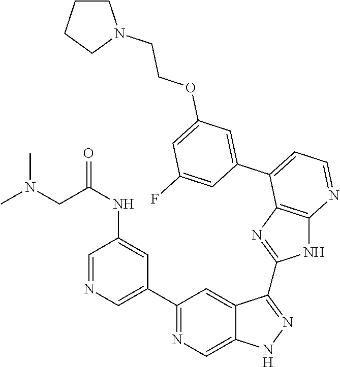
C1(C2=NC=C3C(=C2)C(C2=NC4=C(N2)N=CC=C4C2=CC(OCCN4CCCC4)=CC(F)=C2)=NN3)=CN=CC(NC(CN(C)C)=O)=C1
